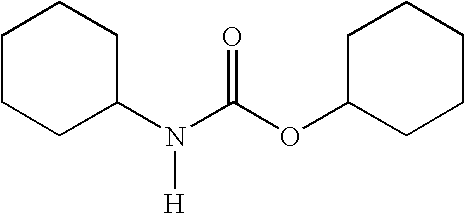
C1CCC(N(C(OC2CCCCC2)=O)[H])CC1
